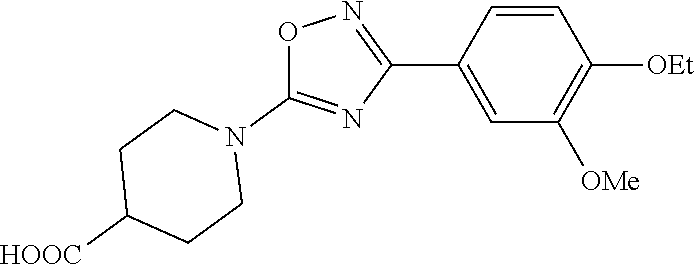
O1C(N2CCC([HOOC])CC2)=NC(C2=CC([OMe])=C([OEt])C=C2)=N1
